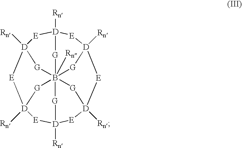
[E]1[D]2([Rn])[G]B3456([Rn])[G][D]1([Rn])[E][D]([Rn])([E][D]([Rn])([E][D]([Rn])([G]3)[E][D]([Rn])([E]2)[G]4)[G]5)[G]6
